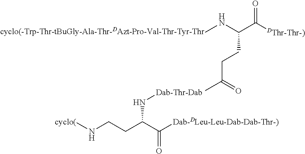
[cyclo(]NCCC(C([Dab-DLeu-Leu-Dab-Dab-Thr-)])=O)N[Dab-Thr-Dab].N(C)C(C([DThr-Thr-)])=O)CCC(C)=O.[cyclo(-Trp-Thr-tBuGly-Ala-Thr-DAzt-Pro-Val-Thr-Tyr-Thr]
